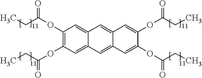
C1(OC(CC)=O)=C(OC(CC)=O)C=C2C(=C1)C=C1C(=C2)C=C(OC(=O)CC)C(OC(=O)CC)=C1
